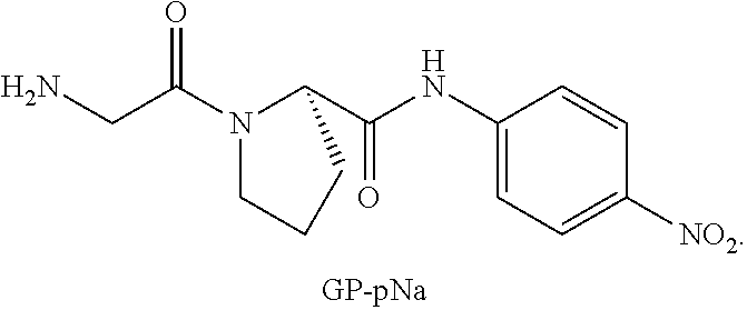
C1(NC(C2N(C(CN)=O)CCC2)=O)=CC=C([NO2])C=C1
